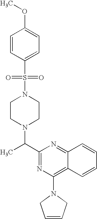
C1(C(N2CCN(S(=O)(=O)C3=CC=C(OC)C=C3)CC2)C)=NC(N2CC=CC2)=C2C(=N1)C=CC=C2
